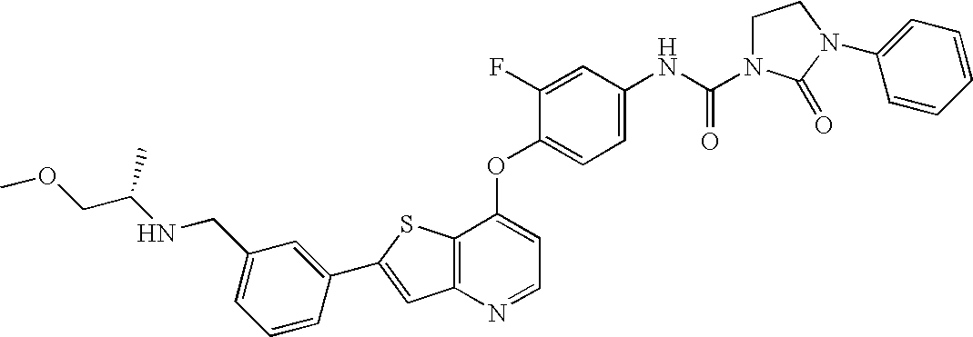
C12=C(SC(C3=CC(CNC(COC)C)=CC=C3)=C1)C(OC1=CC=C(NC(=O)N3CCN(C4=CC=CC=C4)C3=O)C=C1F)=CC=N2
